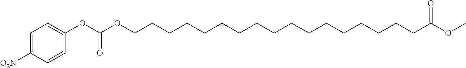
C1(OC(OCCCCCCCCCCCCCCCCCC(OC)=O)=O)=CC=C([O2N])C=C1
